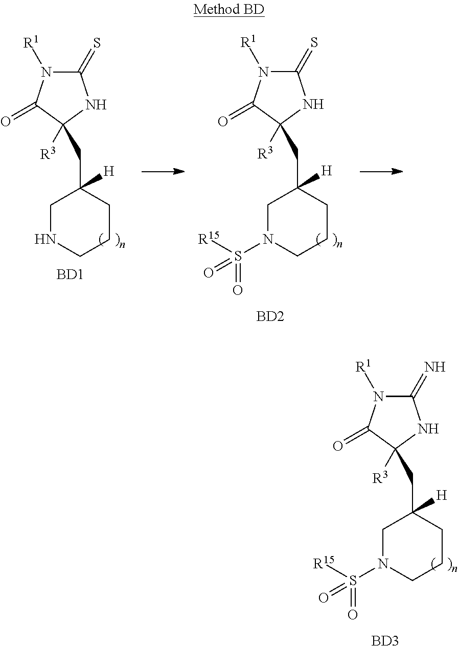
C1(=S)N([R1])C(=O)C([R3])(CC2([H])CNCCC2)N1.C1(=S)N([R1])C(=O)C([R3])(CC2([H])CN(S([R15])(=O)=O)CCC2)N1.[BD1].[BD2].C1(=N)N([R1])C(=O)C([R3])(CC2([H])CN(S([R15])(=O)=O)CCC2)N1.[BD3]
